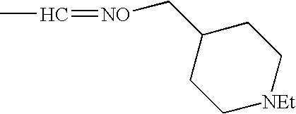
C1(C[NO]=CC)CC[NEt]CC1
